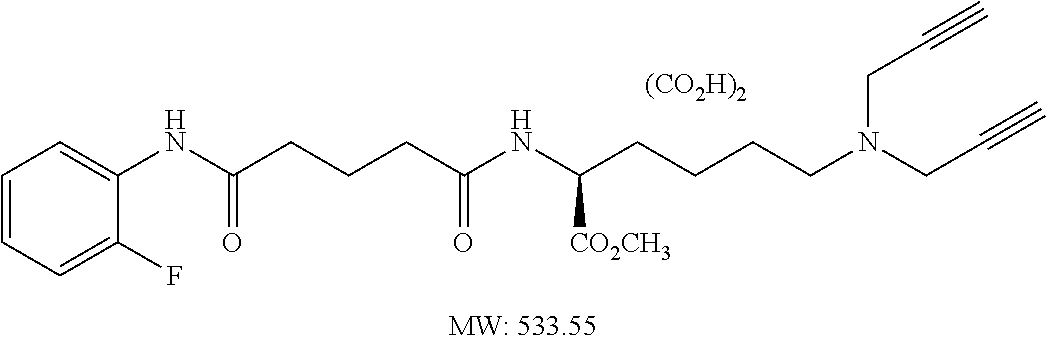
[(CO2H)2].C1=CC=C(F)C(NC(=O)CCCC(NC(CCCCN(CC#C)CC#C)[CO2CH3])=O)=C1
